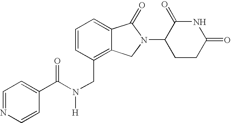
C1=CC(CN(C(=O)C2=CC=NC=C2)[H])=C2C(=C1)C(=O)N(C1CCC(=O)NC1=O)C2
